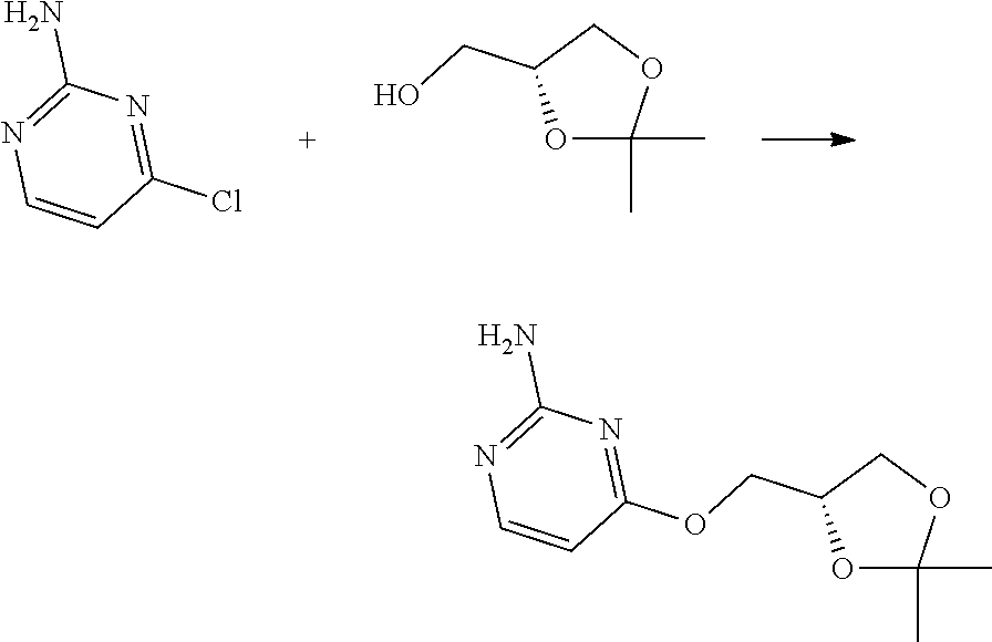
O1C(C)(C)OCC1CO.ClC1=NC(N)=NC=C1.O1C(C)(C)OCC1COC1=NC(N)=NC=C1
